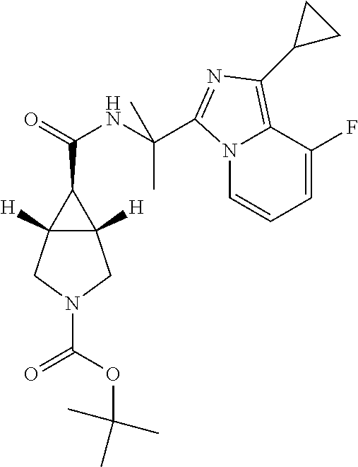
N12C=CC=C(F)C1=C(C1CC1)N=C2C(NC(=O)C1C2([H])C1([H])CN(C(OC(C)(C)C)=O)C2)(C)C
